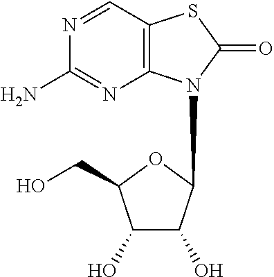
C1(O)C(O)C(N2C3=C(C=NC(N)=N3)SC2=O)OC1CO
